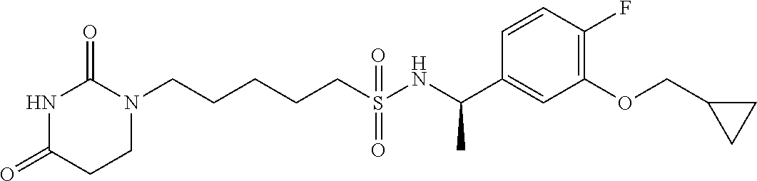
C(CCCS(NC(C1=CC(OCC2CC2)=C(F)C=C1)C)(=O)=O)CN1C(=O)NC(=O)CC1
